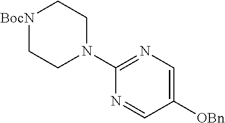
N1=CC([OBn])=CN=C1N1CC[BocN]CC1
